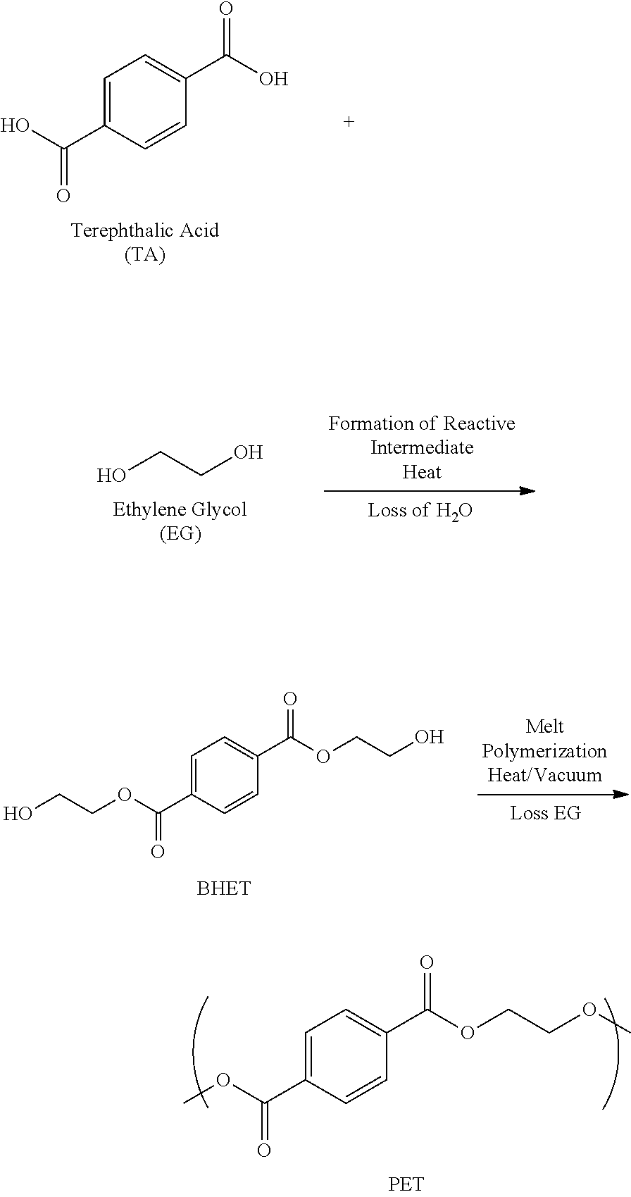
C1=C(C(O)=O)C=CC(C(O)=O)=C1.C(CO)O.C1=C(C(OCCO)=O)C=CC(C(OCCO)=O)=C1.C1=C(C(OC)=O)C=CC(C(OCCOC)=O)=C1
